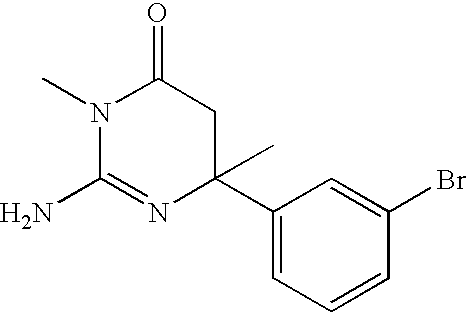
N1=C(N)N(C)C(=O)CC1(C1=CC=CC(Br)=C1)C
